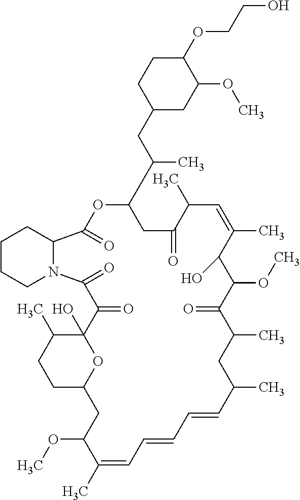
C1(C(CC2CC(OC)C(OCCO)CC2)C)CC(=O)C(C)C=C(C)C(O)C(OC)C(=O)C(C)CC(C)C=CC=CC=C(C)C(OC)CC2OC(O)(C(C)CC2)C(=O)C(=O)N2CCCCC2C(=O)O1
